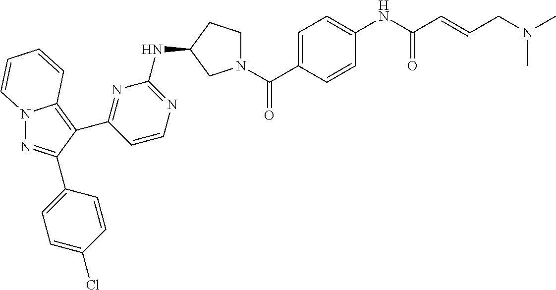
N12N=C(C3=CC=C(Cl)C=C3)C(C3=NC(NC4CCN(C(=O)C5=CC=C(NC(=O)C=CCN(C)C)C=C5)C4)=NC=C3)=C1C=CC=C2
